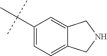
C12=CC(C(C)(C)C)=CC=C1CNC2
